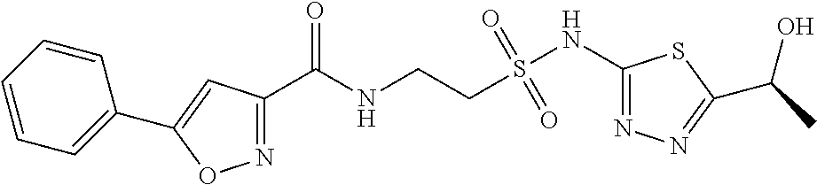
C1=CC(C2=CC(C(NCCS(=O)(=O)NC3=NN=C(C(C)O)S3)=O)=NO2)=CC=C1
